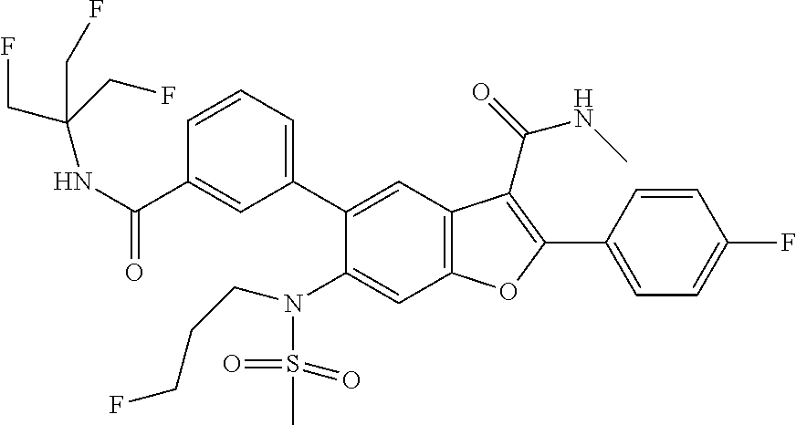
C1=CC=C(C2=CC3=C(C=C2N(S(C)(=O)=O)CCCF)OC(C2=CC=C(F)C=C2)=C3C(NC)=O)C=C1C(NC(CF)(CF)CF)=O
